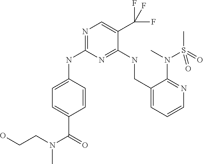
C1=C(C(N(CCO)C)=O)C=CC(NC2=NC=C(C(F)(F)F)C(NCC3=CC=CN=C3N(C)S(C)(=O)=O)=N2)=C1
